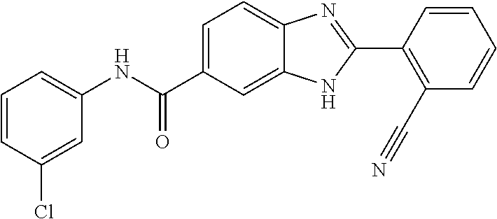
C1(NC(C2=CC=C3C(=C2)NC(C2=C(C#N)C=CC=C2)=N3)=O)=CC=CC(Cl)=C1
